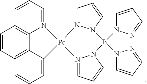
C1=CC=N2C3=C1C=CC1=C3C(=CC=C1)[Pd]21N2=CC=CN2B(N2C=CC=N2)(N2C=CC=N2)N2N1=CC=C2
